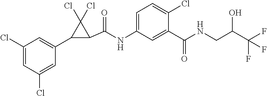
C1(Cl)=CC(Cl)=CC(C2C(C(=O)NC3=CC=C(Cl)C(C(=O)NCC(C(F)(F)F)O)=C3)C2(Cl)Cl)=C1
